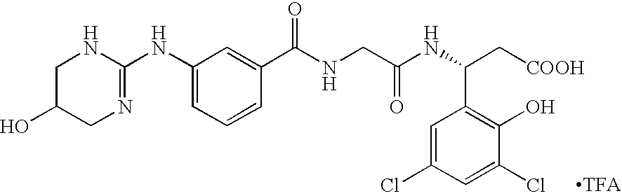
C1(NC2=NCC(O)CN2)=CC=CC(C(NCC(NC(C[COOH])C2=C(O)C(Cl)=CC(Cl)=C2)=O)=O)=C1
